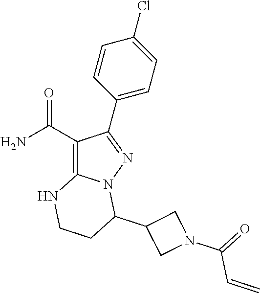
C1(C(N)=O)=C2N(N=C1C1=CC=C(Cl)C=C1)C(C1CN(C(=O)C=C)C1)CCN2
